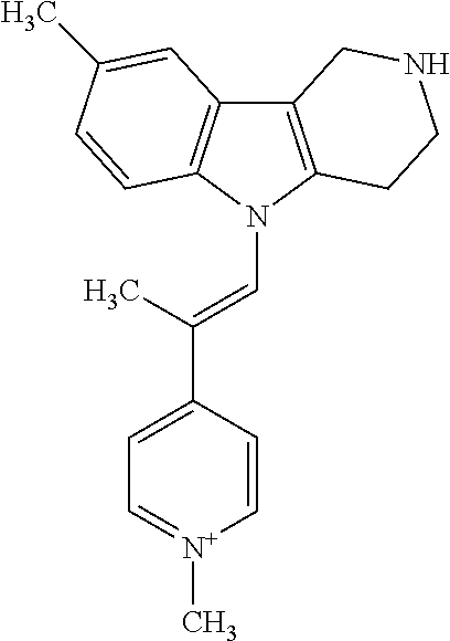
C12=C(N(C=C(C3=CC=[N+](C)C=C3)C)C3=C1C=C(C)C=C3)CCNC2
